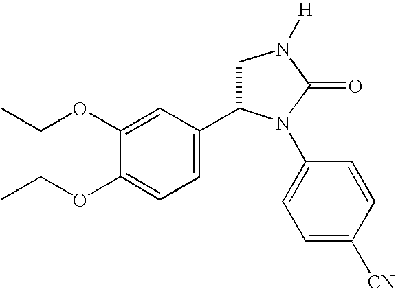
C1=C(C2CN([H])C(=O)N2C2=CC=C([CN])C=C2)C=C(OCC)C(OCC)=C1
